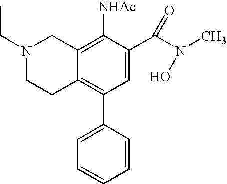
N1(CC)CCC2=C(C3=CC=CC=C3)C=C(C(N(C)O)=O)C([NHAc])=C2C1
